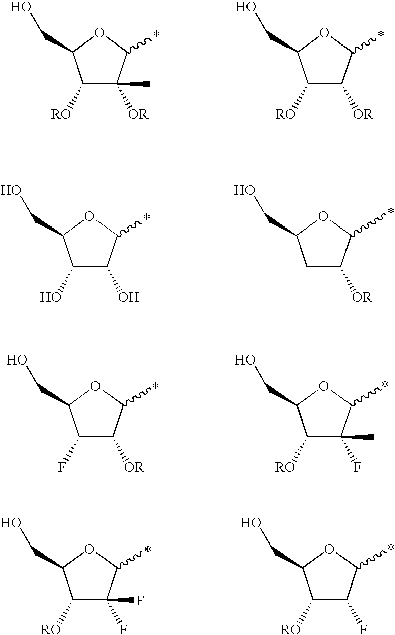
C1(O)C(O)C(*)OC1CO.C1C([OR])C(*)OC1CO.C1(F)C([OR])C(*)OC1CO.C1([RO])C(F)(C)C(*)OC1CO.C1([RO])C(F)(F)C(*)OC1CO.C1([RO])C(F)C(*)OC1CO.C1([RO])C([OR])C(*)OC1CO.C1([RO])C(C)([OR])C(*)OC1CO
